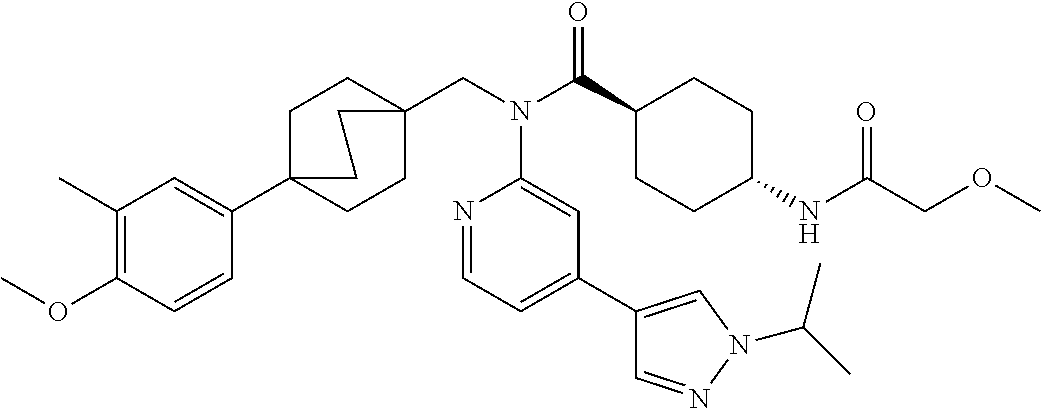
COC1=C(C)C=C(C23CCC(CN(C(C4CCC(NC(COC)=O)CC4)=O)C4=CC(C5=CN(C(C)C)N=C5)=CC=N4)(CC2)CC3)C=C1
